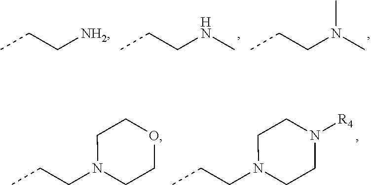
CCC[NH2].CCCNC.CCCN(C)C.CCCN1CCOCC1.CCCN1CCN([R4])CC1
